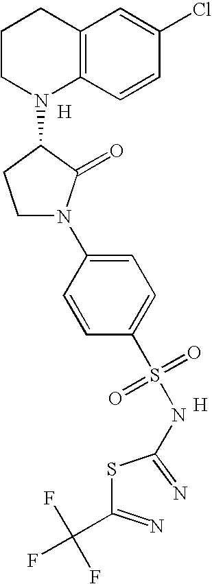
C1CN(C2CCN(C3=CC=C(S(=O)(=O)NC(SC(=N)C(F)(F)F)=N)C=C3)C2=O)C2=C(C1)C=C(Cl)C=C2.[H].[H]
